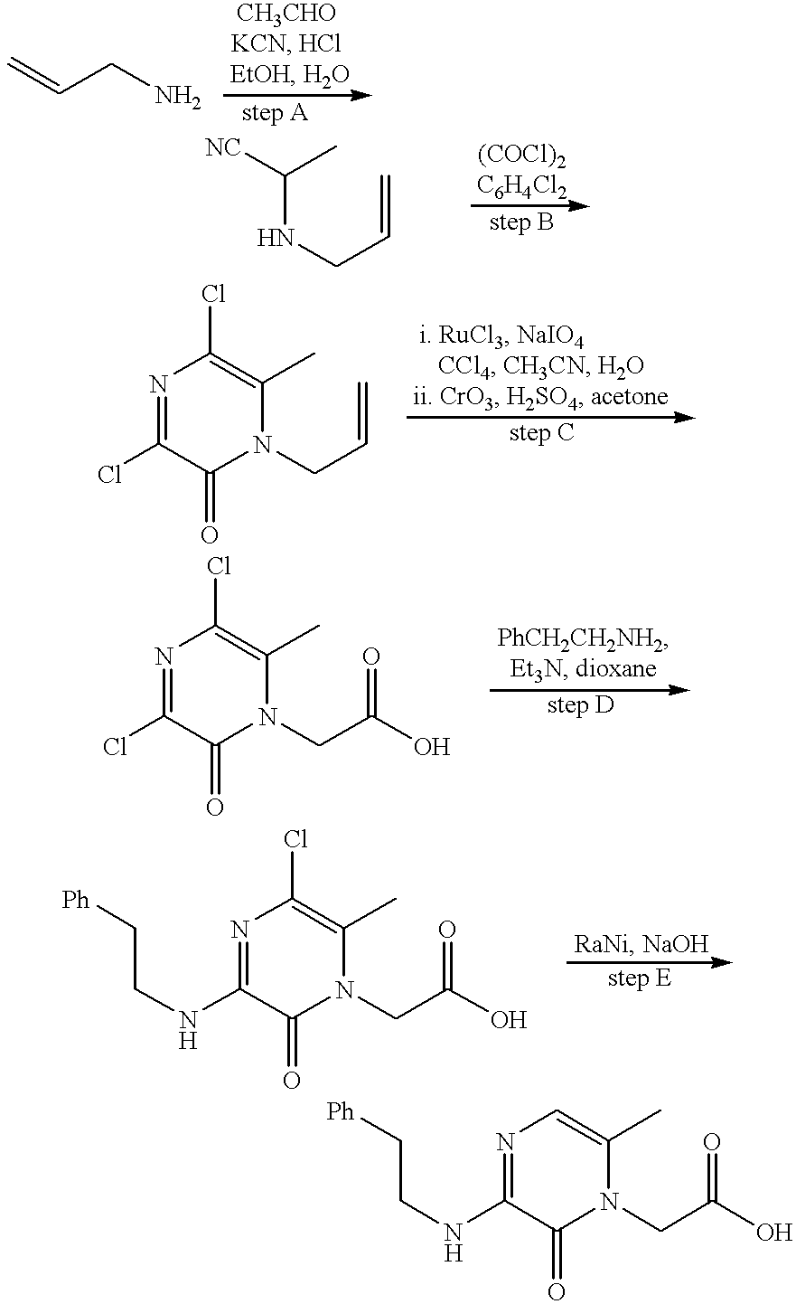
C=CCN.N1=C(NCC[Ph])C(=O)N(CC(=O)O)C(C)=C1.C(NCC=C)(C)[NC].N1=C(Cl)C(=O)N(CC=C)C(C)=C1Cl.N1=C(Cl)C(=O)N(CC(=O)O)C(C)=C1Cl.N1=C(NCC[Ph])C(=O)N(CC(=O)O)C(C)=C1Cl
